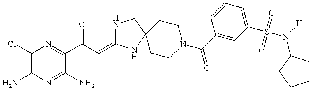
C1(Cl)=C(N)N=C(N)C(C(C=C2NCC3(N2)CCN(C(=O)C2=CC(S(=O)(=O)N([H])C4CCCC4)=CC=C2)CC3)=O)=N1
